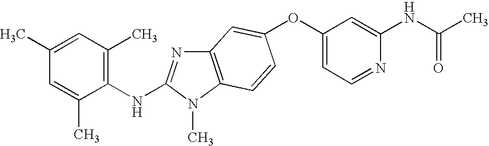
O(C1=CC=NC(NC(C)=O)=C1)C1=CC2=C(N(C)C(NC3=C(C)C=C(C)C=C3C)=N2)C=C1
